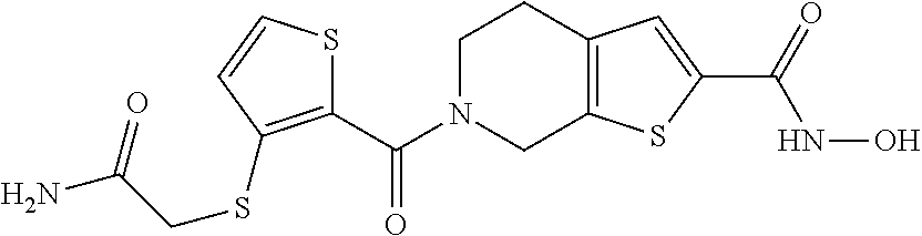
C(N1CC2=C(CC1)C=C(C(=O)NO)S2)(=O)C1=C(SCC(N)=O)C=CS1
